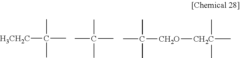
[H3CH2C]C(C)(C)C.CC(C)(C)C.CC([CH2O][CH2C](C)(C)C)(C)C
